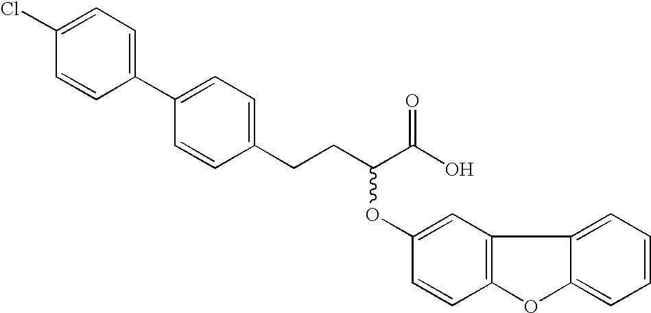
C1(C2=CC=C(Cl)C=C2)=CC=C(CCC(C(O)=O)OC2=CC3=C(C=C2)OC2=CC=CC=C32)C=C1
